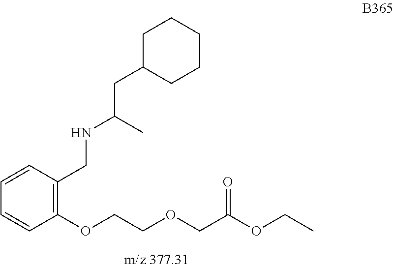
C1=CC(CNC(C)CC2CCCCC2)=C(OCCOCC(=O)OCC)C=C1
